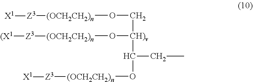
C(C)C([CH)v](CO[(OCH2CH2)n][Z3][X1])O[(OCH2CH2)n][Z3][(X1])O[(OCH2CH2)n][Z3][X1]
